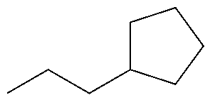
CCCC1CCCC1
